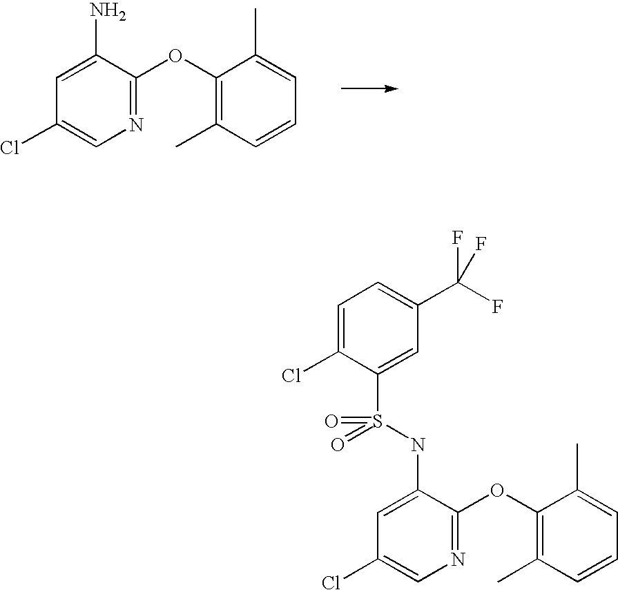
C1=C(N)C(OC2=C(C)C=CC=C2C)=NC=C1Cl.C1=C(Cl)C(S(=O)(=O)NC2=CC(Cl)=CN=C2OC2=C(C)C=CC=C2C)=CC(C(F)(F)F)=C1
